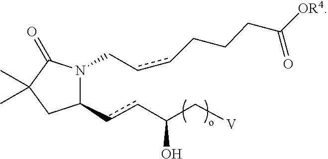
C1(ccC(C[V])O)N(CccCCCC(=O)[OR4])C(=O)C(C)(C)C1
